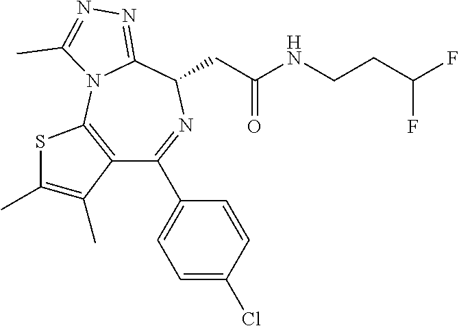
C12=C(N3C(=NN=C3C)C(CC(NCCC(F)F)=O)N=C1C1=CC=C(Cl)C=C1)SC(C)=C2C
